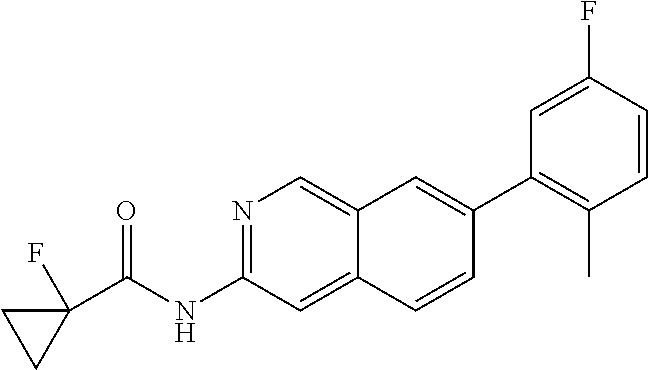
N1=C(NC(=O)C2(F)CC2)C=C2C(=C1)C=C(C1=C(C)C=CC(F)=C1)C=C2
